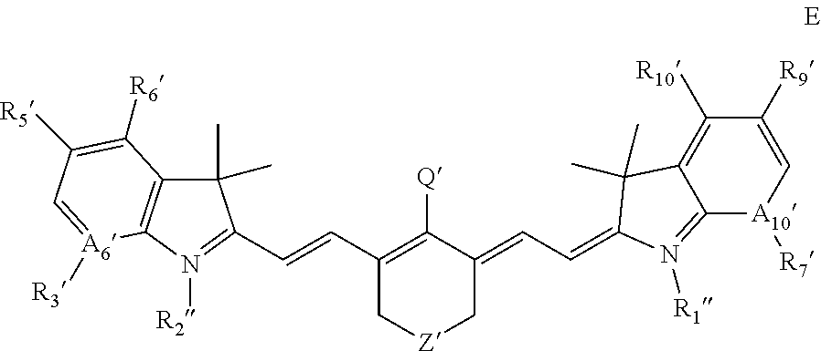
C1(C)(C)C2=C(N([R2])=C1C=CC1=C([Q])C(=CC=C3C(C)(C)C4=C([R10])C([R9])=C[A10]([R7])C4=N3[R1])C[Z]C1)[A6]([R3])=CC([R5])=C2[R6]
